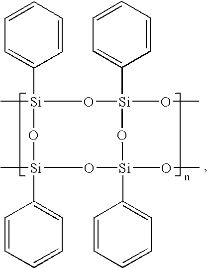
C1=CC=CC([Si]2(C)O[Si](C3=CC=CC=C3)(OC)O[Si](OC)(C3=CC=CC=C3)O[Si](C)(C3=CC=CC=C3)O2)=C1
